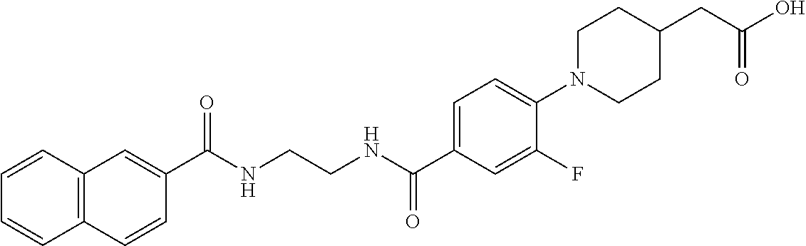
C1(C(NCCNC(C2=CC=C(N3CCC(CC(=O)O)CC3)C(F)=C2)=O)=O)=CC2=C(C=C1)C=CC=C2
